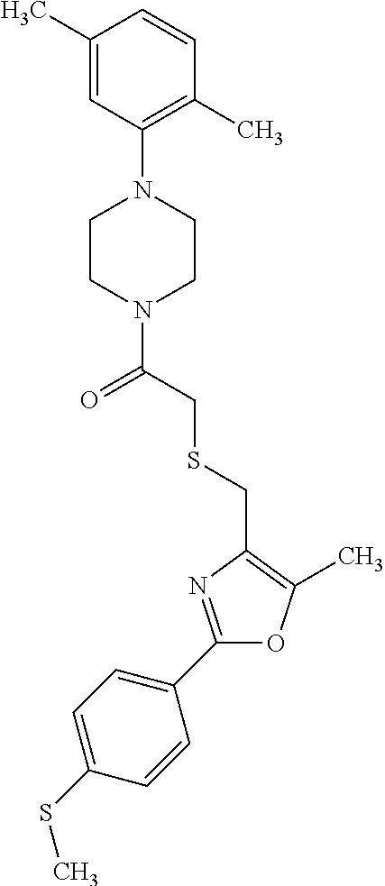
C1(C2=CC=C(SC)C=C2)=NC(CSCC(N2CCN(C3=C(C)C=CC(C)=C3)CC2)=O)=C(C)O1
